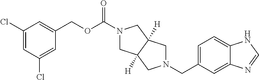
C1(Cl)=CC(Cl)=CC(COC(=O)N2CC3([H])CN(CC4=CC=C5C(=C4)N=CN5)CC3([H])C2)=C1
